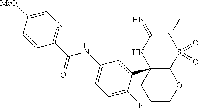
N1(C)C(=N)NC2(C3=CC(NC(C4=NC=C([MeO])C=C4)=O)=CC=C3F)C(S1(=O)=O)OCCC2
